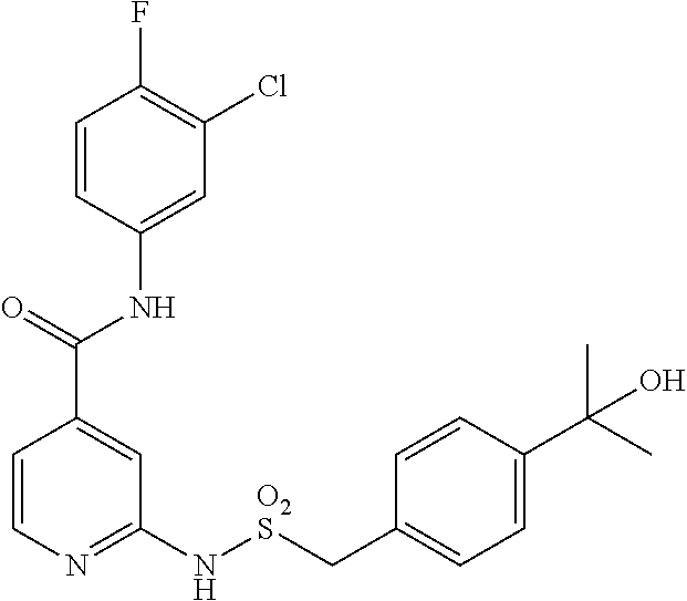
C1=CC(NC(C2=CC(N[O2S]CC3=CC=C(C(C)(C)O)C=C3)=NC=C2)=O)=CC(Cl)=C1F
